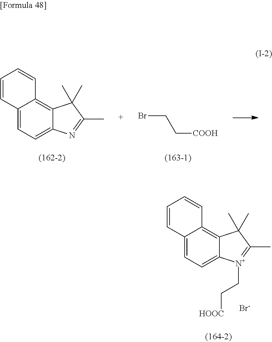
C12=C3C(=CC=C1N=C(C)C2(C)C)C=CC=C3.BrCC[COOH].C12=C3C(=CC=C1[N+](CC[HOOC])=C(C)C2(C)C)C=CC=C3.[Br-]
